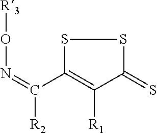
S1C(C(=NO[R3])[R2])=C([R1])C(=S)S1
